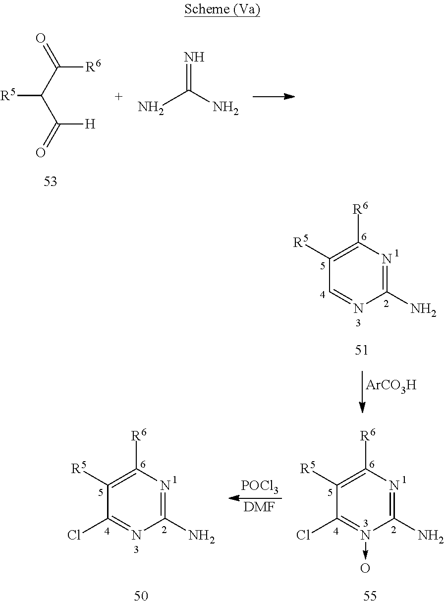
C([R6])(C([R5])C([H])=O)=O.NC(N)=N.C1(N)=NC([R6])=C([R5])C=N1.[ArCO3H].C1(N)=NC([R6])=C([R5])C(Cl)=N1.C1(N)=NC([R6])=C([R5])C(Cl)=N1->O.[POCl3].[DMF]
